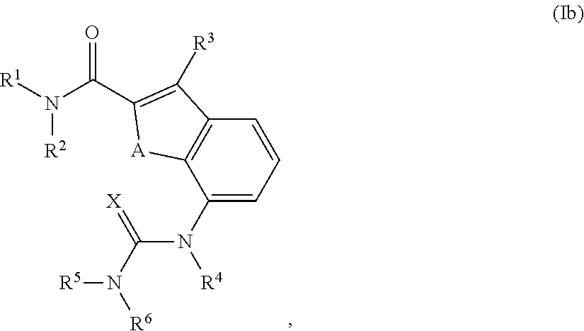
C(N([R1])[R2])(=O)C1=C([R3])C2=C([A]1)C(N(C(N([R6])[R5])=[X])[R4])=CC=C2
